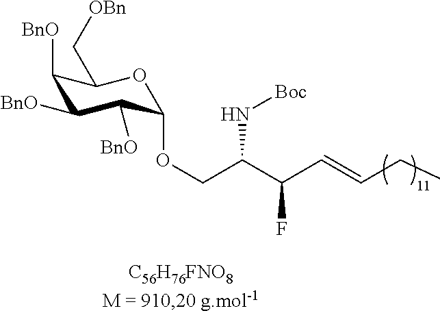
C1([BnO])C([BnO])C([BnO])C(OCC(C(C=CCC)F)N[Boc])OC1C[OBn]
